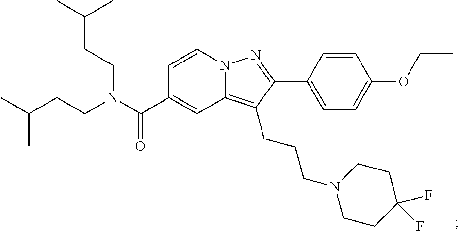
N12C(=C(CCCN3CCC(F)(F)CC3)C(C3=CC=C(OCC)C=C3)=N1)C=C(C(N(CCC(C)C)CCC(C)C)=O)C=C2
